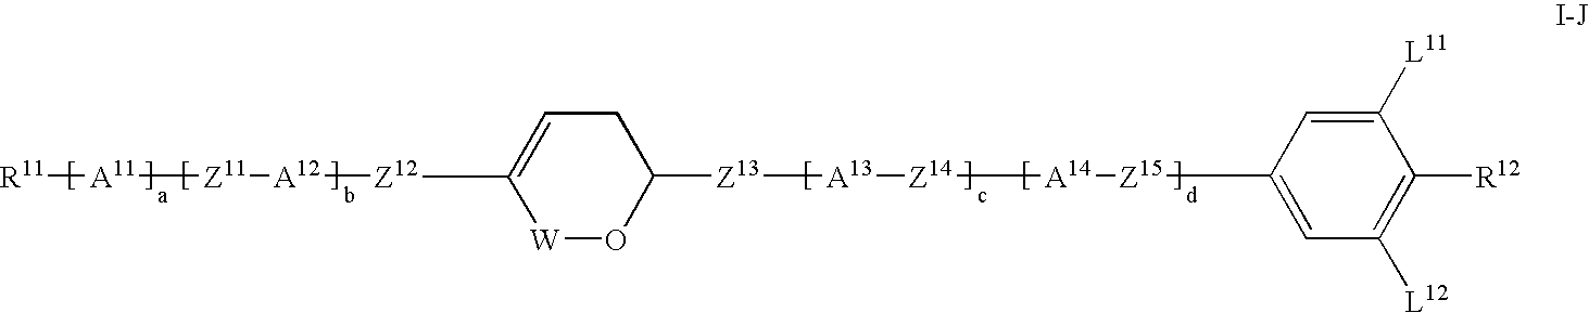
C1C=C([Z12][A12][Z11][A11][R11])[W]OC1[Z13][A13][Z14][A14][Z15]C1=CC([L12])=C([R12])C([L11])=C1
